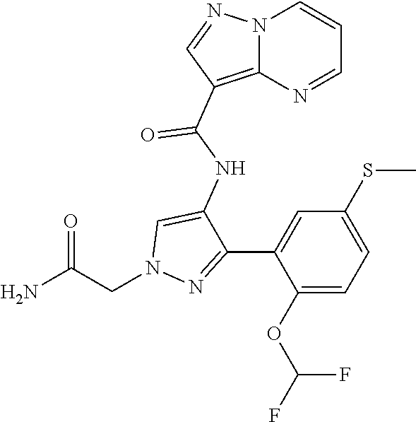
NC(CN1N=C(C2=CC(SC)=CC=C2OC(F)F)C(NC(=O)C2=C3N(N=C2)C=CC=N3)=C1)=O
